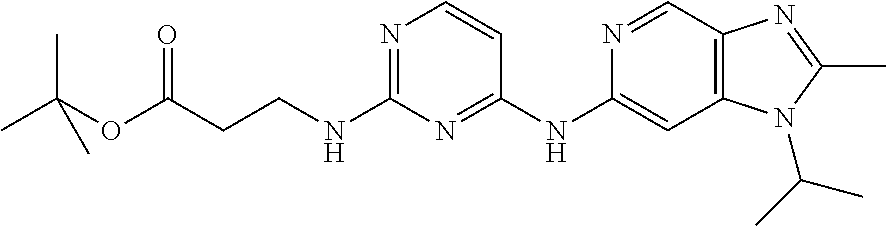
C1(NC2=CC3=C(C=N2)N=C(C)N3C(C)C)=NC(NCCC(OC(C)(C)C)=O)=NC=C1
